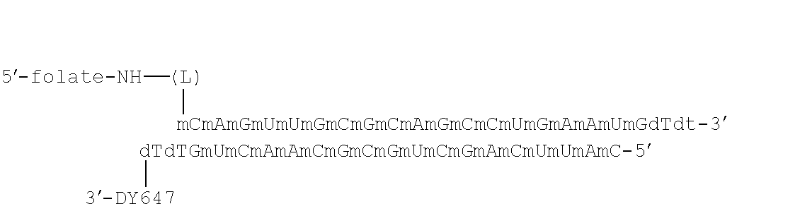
[(L)]([mCmAmGmUmUmGmCmGmCmAmGmCmCmUmGmAmAmUmGdTdt-3])[5-folate-NH].[dTdTGmUmCmAmAmCmGmCmGmUmCmGmAmCmUmUmAmC-5][3-DY647]
